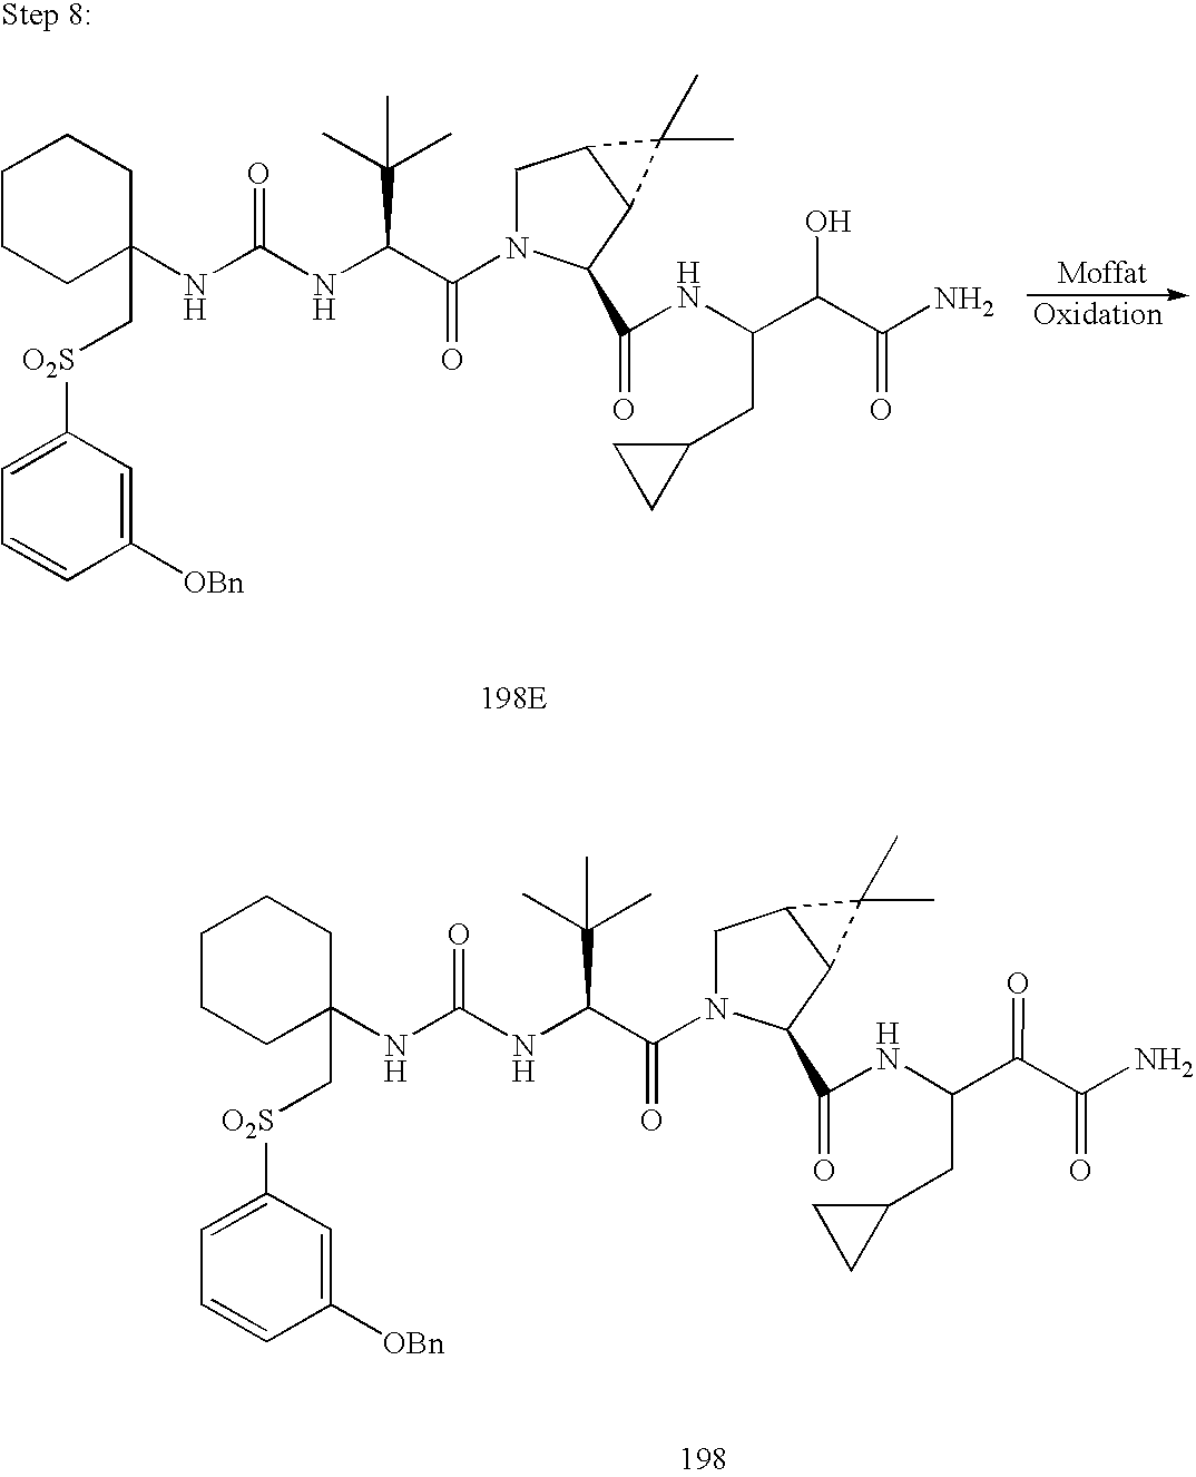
N(C(C(N1CC2C(C1C(NC(C(C(N)=O)=O)CC1CC1)=O)C2(C)C)=O)C(C)(C)C)C(NC1(C[O2S]C2=CC=CC([OBn])=C2)CCCCC1)=O.N(C(C(N1CC2C(C1C(NC(C(C(N)=O)O)CC1CC1)=O)C2(C)C)=O)C(C)(C)C)C(NC1(C[O2S]C2=CC=CC([OBn])=C2)CCCCC1)=O
